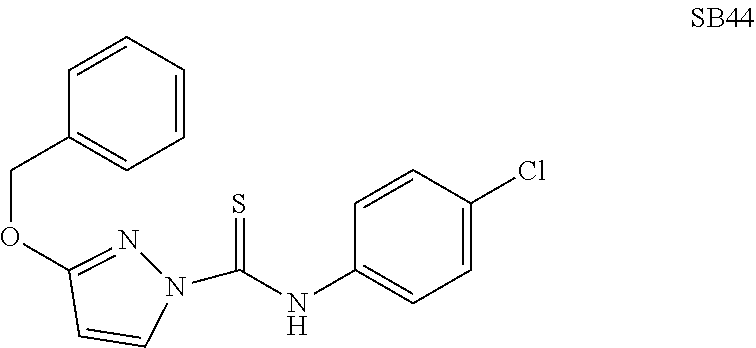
N1(C(NC2=CC=C(Cl)C=C2)=S)N=C(OCC2=CC=CC=C2)C=C1
